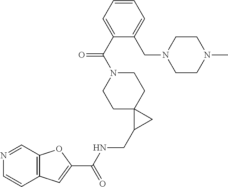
C1C2(CCN(C(C3=CC=CC=C3CN3CCN(C)CC3)=O)C1)C(CNC(C1=CC3=C(O1)C=NC=C3)=O)C2
